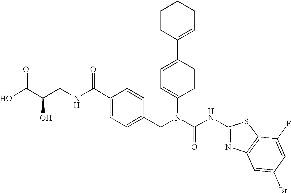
OC(C(CNC(C1=CC=C(CN(C(NC2=NC3=C(S2)C(F)=CC(Br)=C3)=O)C2=CC=C(C3=CCCCC3)C=C2)C=C1)=O)O)=O
